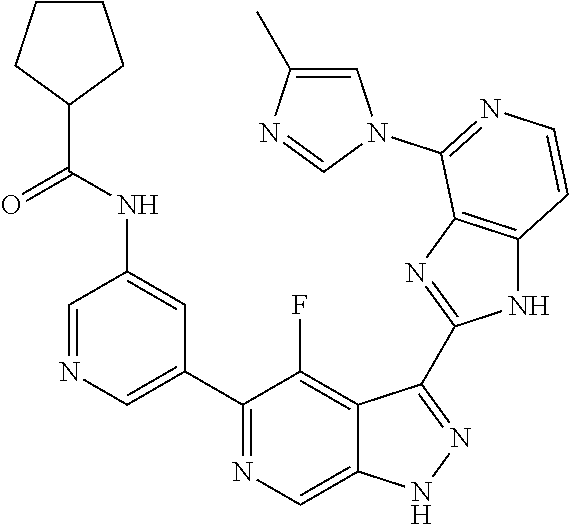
C1=NC=C(C2=NC=C3C(=C2F)C(C2=NC4=C(N2)C=CN=C4N2C=C(C)N=C2)=NN3)C=C1NC(=O)C1CCCC1
